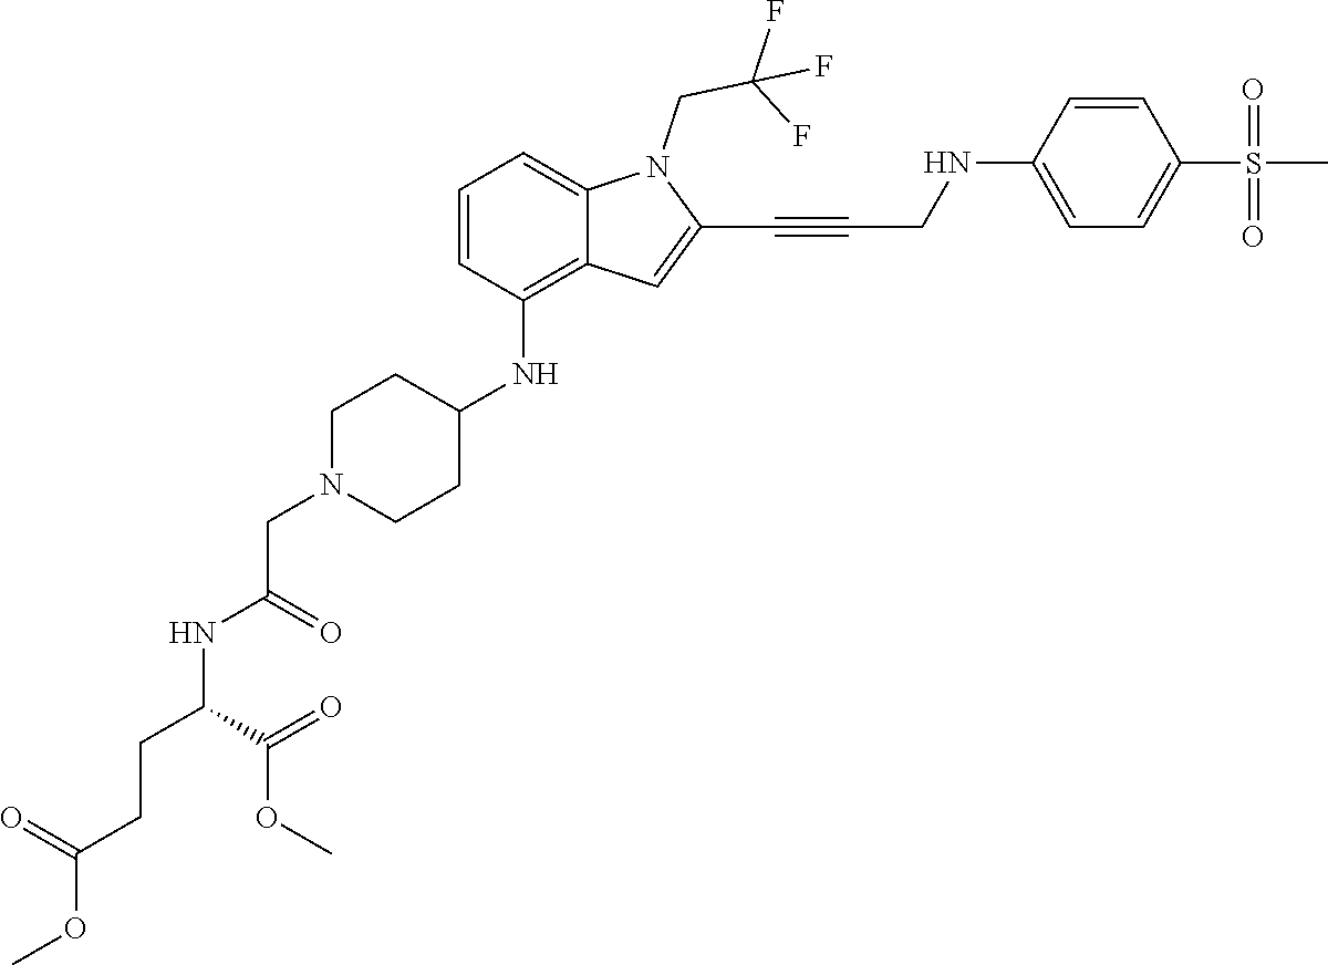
C(C#CC1=CC2=C(NC3CCN(CC(NC(CCC(OC)=O)C(=O)OC)=O)CC3)C=CC=C2N1CC(F)(F)F)NC1=CC=C(S(C)(=O)=O)C=C1
